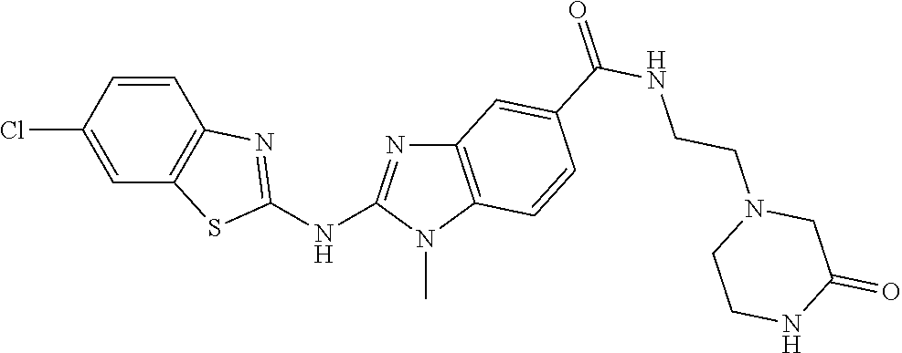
ClC1=CC2=C(C=C1)N=C(NC1=NC3=C(N1C)C=CC(C(NCCN1CC(=O)NCC1)=O)=C3)S2
